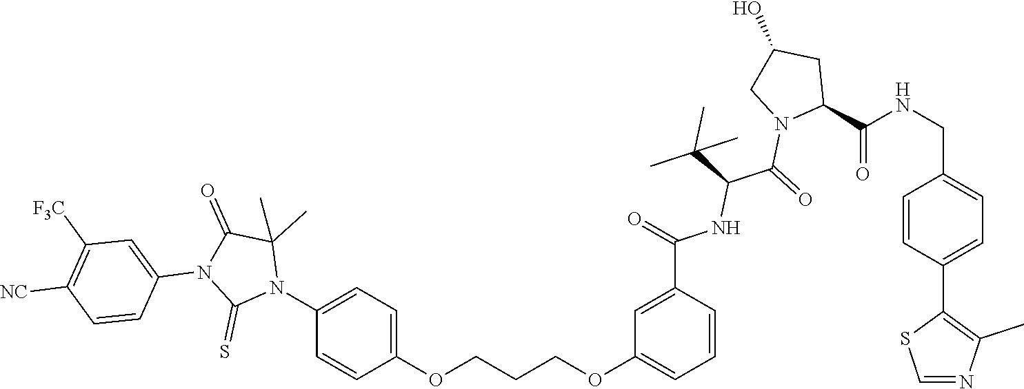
C1=CC(C2=C(C)N=CS2)=CC=C1CNC(C1CC(O)CN1C(=O)C(C(C)(C)C)NC(C1=CC(OCCCOC2=CC=C(N3C(C)(C)C(=O)N(C4=CC([F3C])=C([NC])C=C4)C3=S)C=C2)=CC=C1)=O)=O
